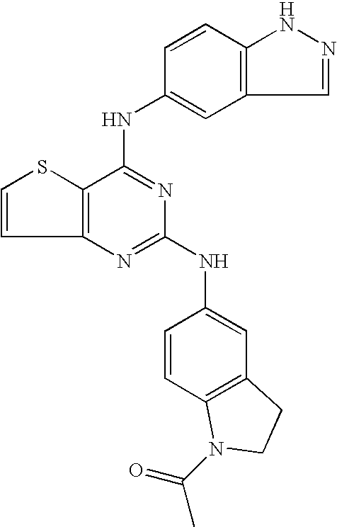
C12=C(C(NC3=CC4=C(C=C3)NN=C4)=NC(NC3=CC4=C(C=C3)N(C(C)=O)CC4)=N1)SC=C2
